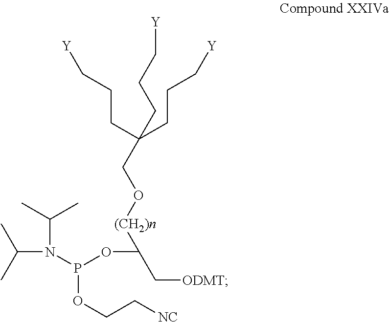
C(N(P(OC(C[ODMT])[(CH2)n]OCC(CCC[Y])(CCC[Y])CCC[Y])OCC[NC])C(C)C)(C)C
